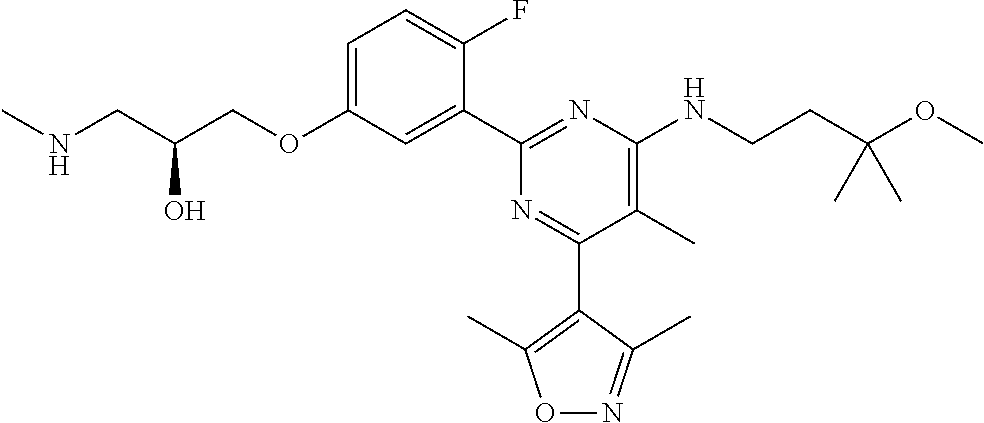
C1=C(OCC(CNC)O)C=C(C2=NC(NCCC(OC)(C)C)=C(C)C(C3=C(C)ON=C3C)=N2)C(F)=C1
